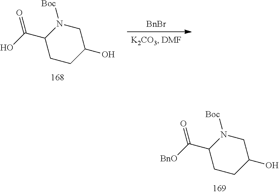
C1CC(O)CN([Boc])C1C(=O)[BnO].C1CC(O)CN([Boc])C1C(=O)O.[BnBr]
